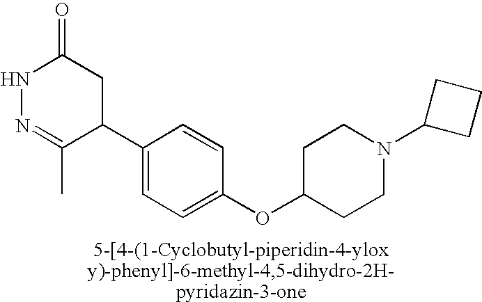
N1N=C(C)C(C2=CC=C(OC3CCN(C4CCC4)CC3)C=C2)CC1=O
